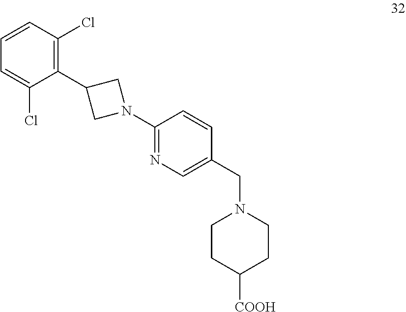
C1=CC(Cl)=C(C2CN(C3=NC=C(CN4CCC([COOH])CC4)C=C3)C2)C(Cl)=C1
